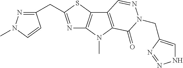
N1=C(CC2=NN(C)C=C2)SC2=C1N(C)C1=C2C=NN(CC2=CNN=N2)C1=O
